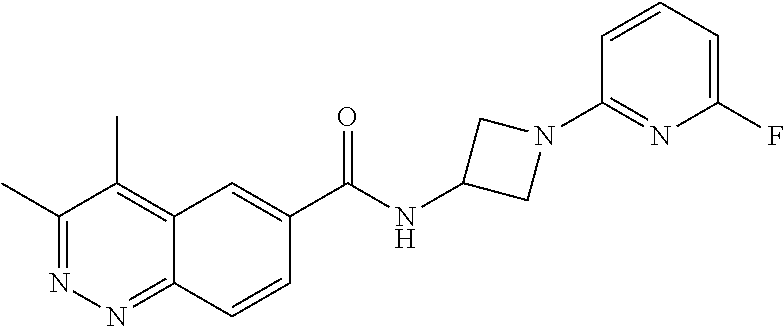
C1(C)=NN=C2C(=C1C)C=C(C(NC1CN(C3=NC(F)=CC=C3)C1)=O)C=C2
